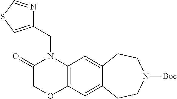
C(N1C(=O)COC2=C1C=C1C(=C2)CCN([Boc])CC1)C1=CSC=N1
